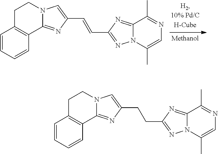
C12=NC(C=CC3=CN4C(=N3)C3=C(CC4)C=CC=C3)=NN1C(C)=CN=C2C.C12=NC(CCC3=CN4C(=N3)C3=C(CC4)C=CC=C3)=NN1C(C)=CN=C2C
